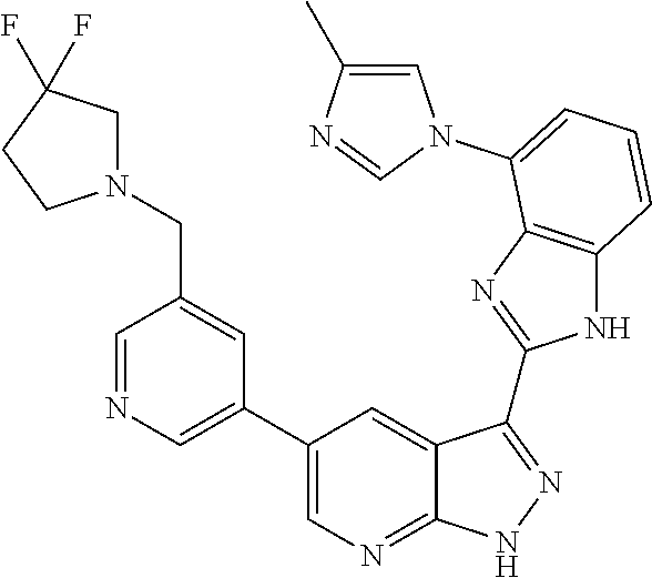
C1=NC=C(C2=CN=C3C(=C2)C(C2=NC4=C(N2)C=CC=C4N2C=C(C)N=C2)=NN3)C=C1CN1CC(F)(F)CC1
